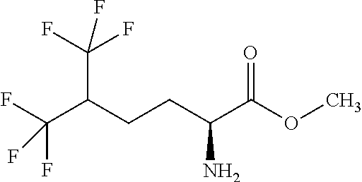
O(C(C(CCC(C(F)(F)F)C(F)(F)F)N)=O)C
